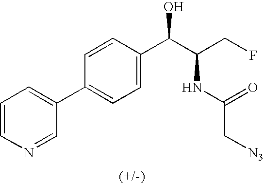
C1=CC(C(C(CF)NC(=O)C[N3])O)=CC=C1C1=CC=CN=C1
